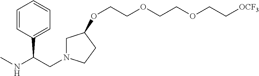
C1=CC(C(NC)CN2CC(OCCOCCOCC[OCF3])CC2)=CC=C1
